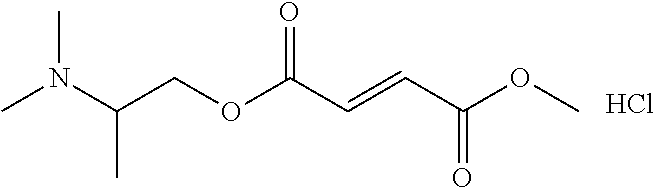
N(C(COC(C=CC(OC)=O)=O)C)(C)C.Cl
